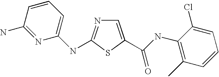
C1=CC(N)=NC(NC2=NC=C(C(NC3=C(C)C=CC=C3Cl)=O)S2)=C1
